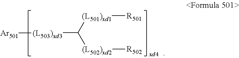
[(L501)xd1]([R501])C([(L502)xd2][R502])[(L503)xd3][Ar501]
